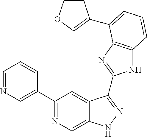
C1=NC=C(C2=NC=C3C(=C2)C(C2=NC4=C(N2)C=CC=C4C2=COC=C2)=NN3)C=C1
